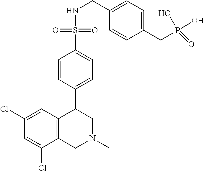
C1(Cl)=CC2=C(C(Cl)=C1)CN(C)CC2C1=CC=C(S(=O)(=O)NCC2=CC=C(CP(=O)(O)O)C=C2)C=C1
